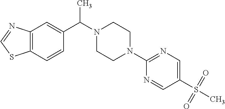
C12=C(C=CC(C(N3CCN(C4=NC=C(S(C)(=O)=O)C=N4)CC3)C)=C1)SC=N2
